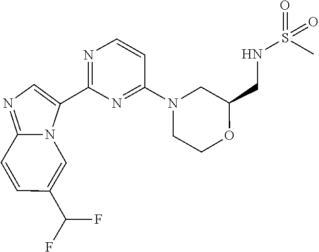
C12=NC=C(C3=NC=CC(N4CCOC(CNS(=O)(=O)C)C4)=N3)N1C=C(C(F)F)C=C2
